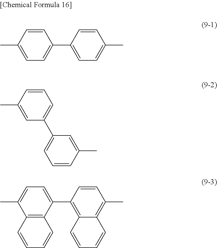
C1=C(C)C=CC(C2=CC=C(C)C=C2)=C1.C1=C(C)C=CC=C1C1=CC=CC(C)=C1.C12=C(C(C3=C4C(=C(C)C=C3)C=CC=C4)=CC=C1C)C=CC=C2
